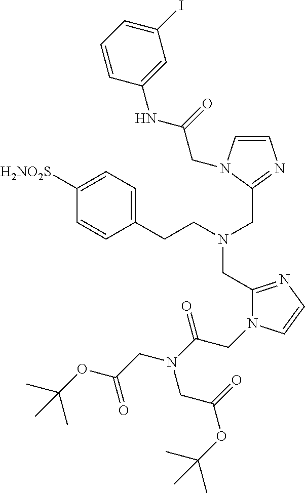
C1(CN(CCC2=CC=C([H2NO2S])C=C2)CC2=NC=CN2CC(=O)NC2=CC(I)=CC=C2)=NC=CN1CC(N(CC(OC(C)(C)C)=O)CC(OC(C)(C)C)=O)=O
